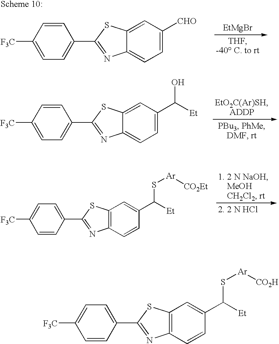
C1=C(C2=NC3=CC=C(C([Et])O)C=C3S2)C=CC([F3C])=C1.C1=CC([F3C])=CC=C1C1=NC2=C(S1)C=C(C(S[Ar][CO2Et])[Et])C=C2.C1=C(C2=NC3=CC=C([CHO])C=C3S2)C=CC([F3C])=C1.[EtMgBr].C1=CC([F3C])=CC=C1C1=NC2=C(S1)C=C(C(S[Ar][CO2H])[Et])C=C2
